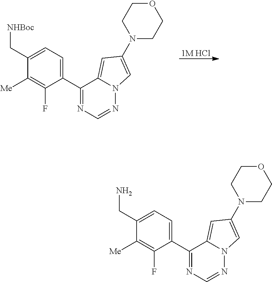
C12=CC(N3CCOCC3)=CN1N=CN=C2C1=CC=C(C[NHBoc])C([Me])=C1F.[1M HCl].C12=CC(N3CCOCC3)=CN1N=CN=C2C1=CC=C(CN)C([Me])=C1F
